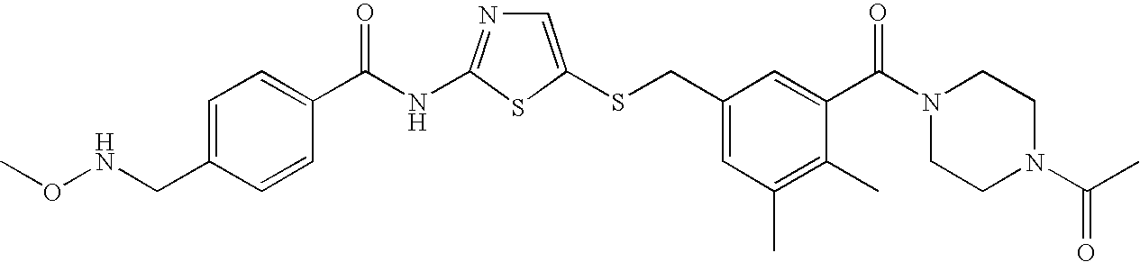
C1=C(SCC2=CC(C)=C(C)C(C(N3CCN(C(=O)C)CC3)=O)=C2)SC(NC(=O)C2=CC=C(CNOC)C=C2)=N1
